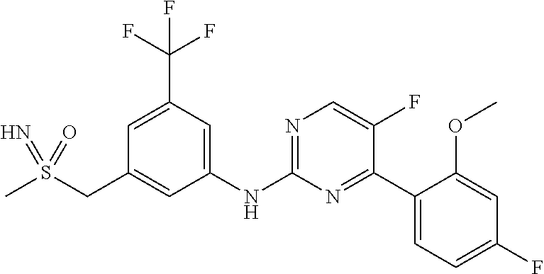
C1=C(C(F)(F)F)C=C(NC2=NC=C(F)C(C3=CC=C(F)C=C3OC)=N2)C=C1CS(C)(=N)=O
